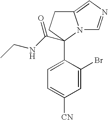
C1=C(C2(C(NCC)=O)N3C(=CN=C3)CC2)C(Br)=CC([CN])=C1
